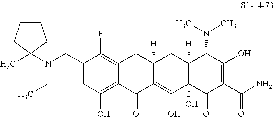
C1(CN(CC)C2(C)CCCC2)=CC(O)=C2C(=C1F)CC1([H])C(=C(O)C3(O)C([H])(C1)C(N(C)C)C(O)=C(C(N)=O)C3=O)C2=O
